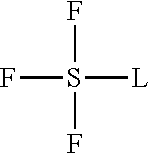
FS(F)([L])F
